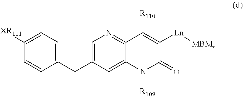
C1=C(CC2=CC=C([XR111])C=C2)C=C2C(=N1)C([R110])=C([Ln][MBM])C(=O)N2[R109]
